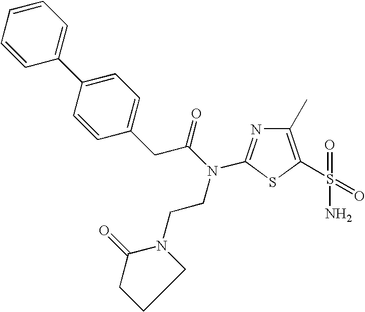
C1(C)=C(S(=O)(=O)N)SC(N(C(CC2=CC=C(C3=CC=CC=C3)C=C2)=O)CCN2C(=O)CCC2)=N1
